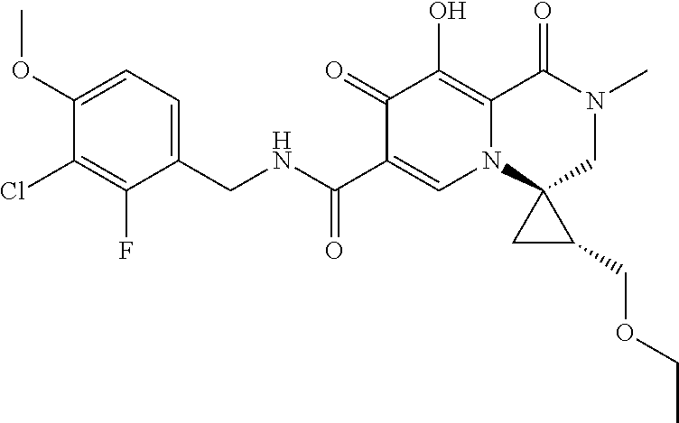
C1(OC)=CC=C(CNC(C2=CN3C(=C(O)C2=O)C(=O)N(C)CC32CC2COCC)=O)C(F)=C1Cl
